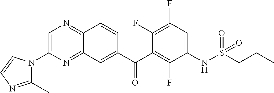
C1=C(N2C(C)=NC=C2)N=C2C(=N1)C=CC(C(C1=C(F)C(NS(=O)(=O)CCC)=CC(F)=C1F)=O)=C2
